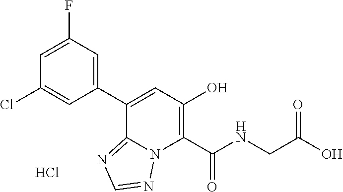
C1(C2=CC(O)=C(C(NCC(O)=O)=O)N3C2=NC=N3)=CC(F)=CC(Cl)=C1.Cl
